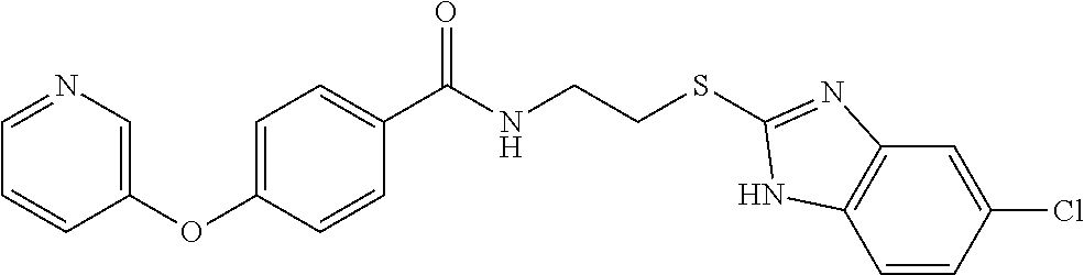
C1=C(OC2=CN=CC=C2)C=CC(C(NCCSC2=NC3=C(C=CC(Cl)=C3)N2)=O)=C1
